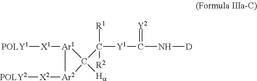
[POLY1][X1][Ar1]1C([Ha])(C([Y1]C(N[D])=[Y2])([R1])[R2])[Ar2]1[X2][POLY2]
